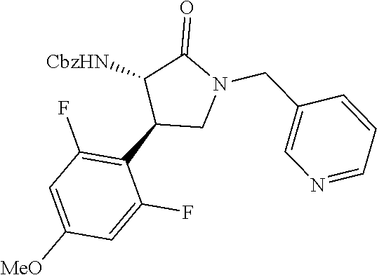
C1(C2CN(CC3=CN=CC=C3)C(=O)C2[CbzHN])=C(F)C=C([MeO])C=C1F
